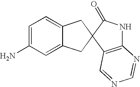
C1=C(N)C=C2C(=C1)CC1(C2)C(=O)NC2=C1C=NC=N2
